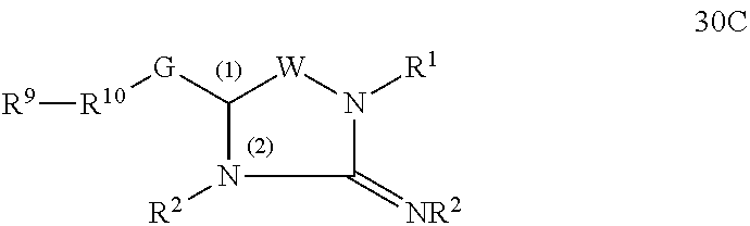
[R10]([G]C1N([R2])C(=[NR2])N([R1])[W]1)[R9]
